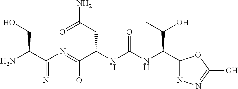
C1(C(N)CO)=NOC(C(NC(=O)NC(C2=NN=C(O)O2)C(O)C)CC(N)=O)=N1
